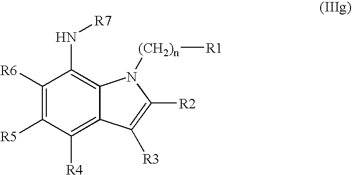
[R6]C1=C([R5])C([R4])=C2C(=C1N[R7])N([(CH2)n][R1])C([R2])=C2[R3]
